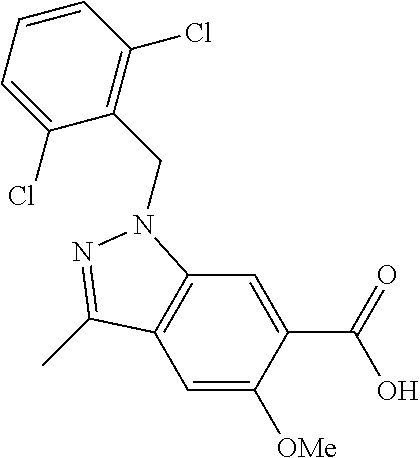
C1=C([OMe])C(C(O)=O)=CC2=C1C(C)=NN2CC1=C(Cl)C=CC=C1Cl
